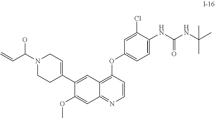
C1(C2=CCN(C(C=C)O)CC2)=CC2=C(OC3=CC=C(NC(NC(C)(C)C)=O)C(Cl)=C3)C=CN=C2C=C1OC
